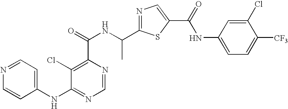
C1=NC(C(=O)NC(C2=NC=C(C(NC3=CC=C([CF3])C(Cl)=C3)=O)S2)C)=C(Cl)C(NC2=CC=NC=C2)=N1
